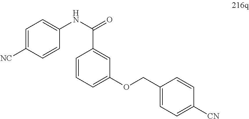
C1=C([NC])C=CC(NC(=O)C2=CC(OCC3=CC=C([CN])C=C3)=CC=C2)=C1
